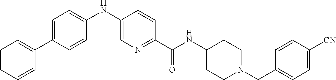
C1=C(C2=CC=CC=C2)C=CC(NC2=CN=C(C(=O)NC3CCN(CC4=CC=C([CN])C=C4)CC3)C=C2)=C1
